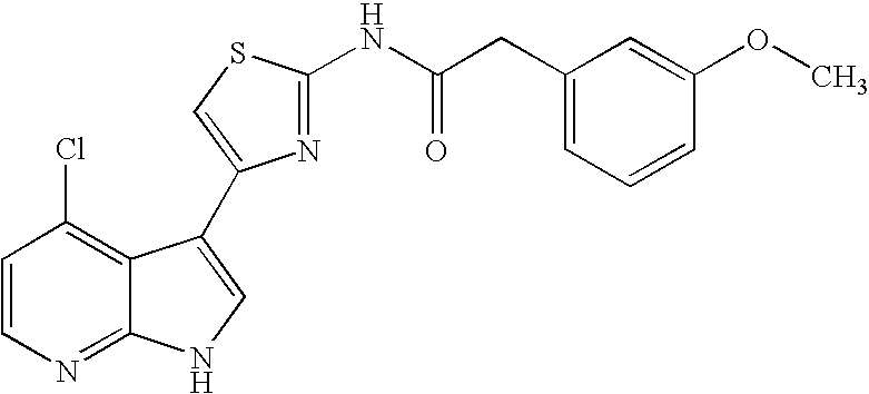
C1=CN=C2C(=C1Cl)C(C1=CSC(NC(CC3=CC=CC(OC)=C3)=O)=N1)=CN2
